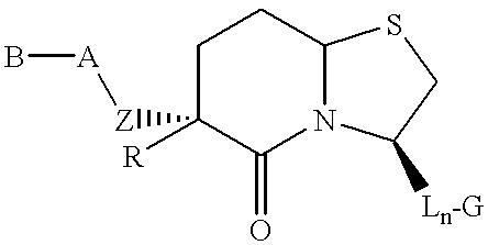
C1C([R])([Z][A]B)C(=O)N2C(C1)SCC2[Ln-G]
